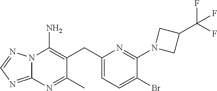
N12C(=NC=N1)N=C(C)C(CC1=CC=C(Br)C(N3CC(C(F)(F)F)C3)=N1)=C2N
